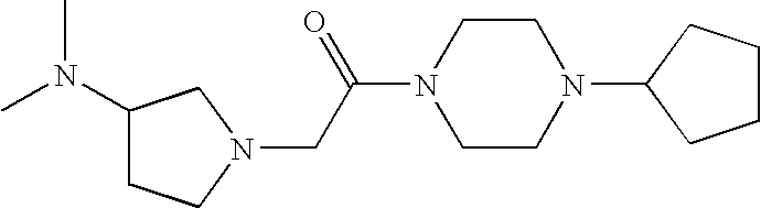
N1(CC(N2CCN(C3CCCC3)CC2)=O)CC(N(C)C)CC1
